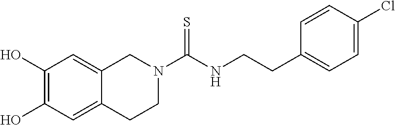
C1(O)=C(O)C=C2C(=C1)CN(C(NCCC1=CC=C(Cl)C=C1)=S)CC2
